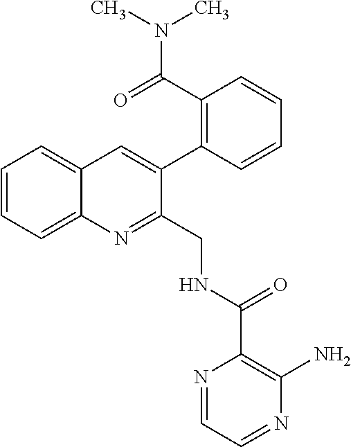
C1=CC=C2C(=C1)C=C(C1=C(C(=O)N(C)C)C=CC=C1)C(CNC(C1=C(N)N=CC=N1)=O)=N2
